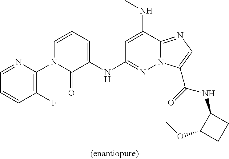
C1=NC(N2C(=O)C(NC3=NN4C(=NC=C4C(=O)NC4C(OC)CC4)C(NC)=C3)=CC=C2)=C(F)C=C1
